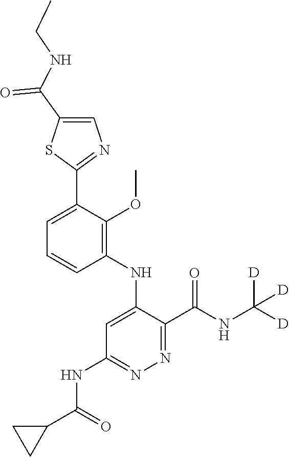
C1=C(C2=NC=C(C(NCC)=O)S2)C(OC)=C(NC2=CC(NC(C3CC3)=O)=NN=C2C(NC([D])([D])[D])=O)C=C1
